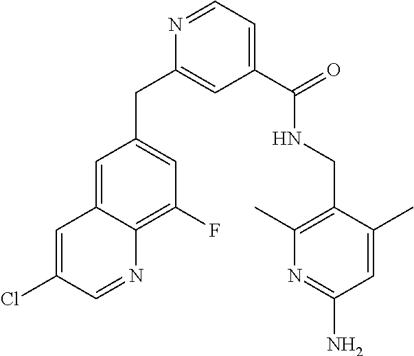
N1=CC=C(C(NCC2=C(C)N=C(N)C=C2C)=O)C=C1CC1=CC(F)=C2C(=C1)C=C(Cl)C=N2
